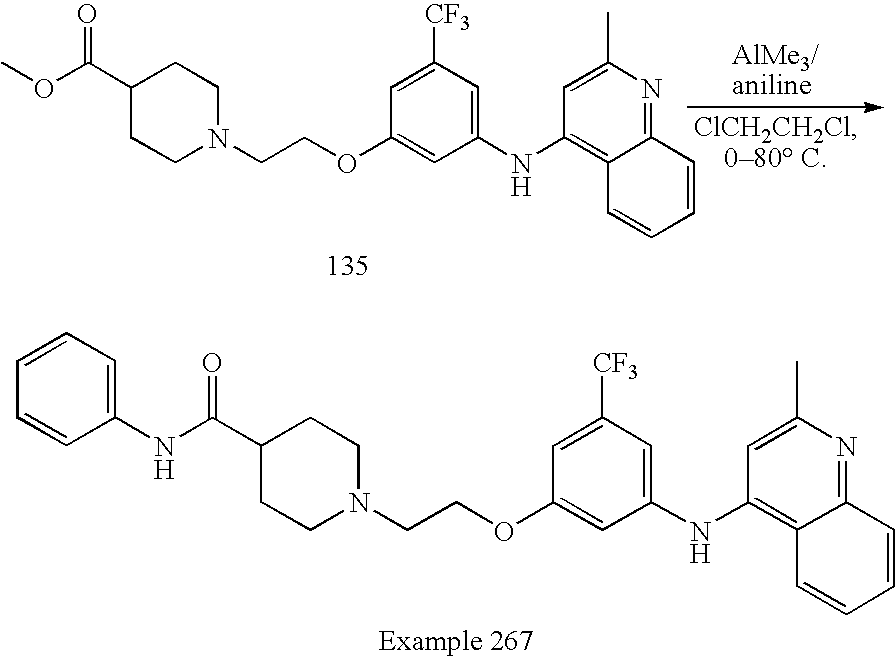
C1N(CCOC2=CC(NC3=C4C(=NC(C)=C3)C=CC=C4)=CC([CF3])=C2)CCC(C(OC)=O)C1.C1N(CCOC2=CC(NC3=C4C(=NC(C)=C3)C=CC=C4)=CC([CF3])=C2)CCC(C(NC2=CC=CC=C2)=O)C1
